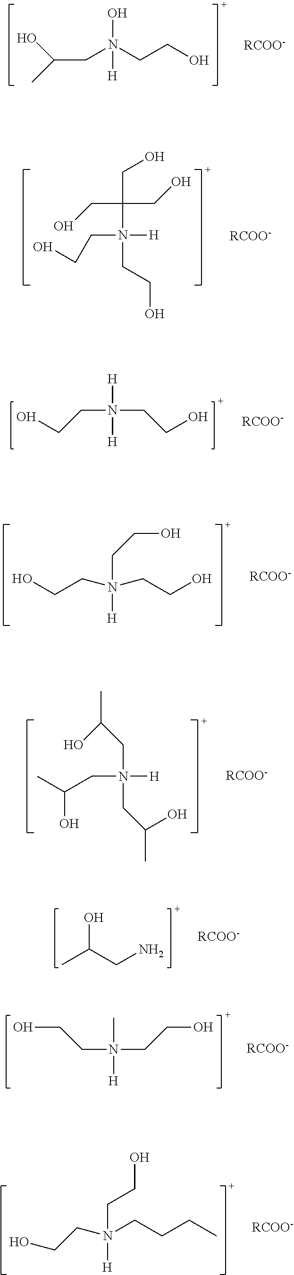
C(N(CCO)(O)[H])C(O)C.[RCOO-].C(N(CCO)([H])CCO)(CO)(CO)CO.[RCOO-].[H]N([H])(CCO)CCO.[RCOO-].C(N([H])(CCO)CCO)CO.[RCOO-].N([H])(CC(O)C)(CC(C)O)CC(O)C.[RCOO-].CC(CN)O.[RCOO-].CN([H])(CCO)CCO.[RCOO-].OCCN([H])(CCCC)CCO.[RCOO-]
